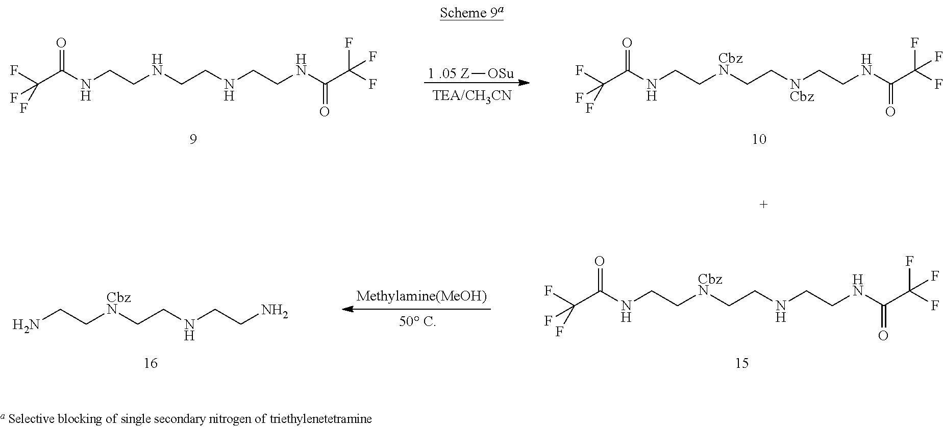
[1 .05 Z][OSu].C(C(NCCNCCNCCNC(C(F)(F)F)=O)=O)(F)(F)F.C(C(NCC[CbzN]CC[NCbz]CCNC(C(F)(F)F)=O)=O)(F)(F)F.NCC[CbzN]CCNCCN.C(C(NCC[CbzN]CCNCCNC(C(F)(F)F)=O)=O)(F)(F)F
